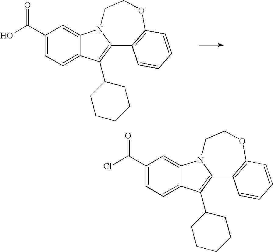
OC(C1=CC=C2C(=C1)N1C(=C2C2CCCCC2)C2=C(OCC1)C=CC=C2)=O.ClC(C1=CC=C2C(=C1)N1C(=C2C2CCCCC2)C2=C(OCC1)C=CC=C2)=O
